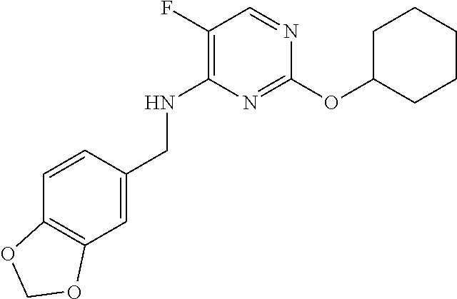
N1=C(OC2CCCCC2)N=CC(F)=C1NCC1=CC2=C(C=C1)OCO2
